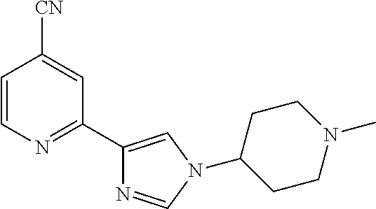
C1=CN=C(C2=CN(C3CCN(C)CC3)C=N2)C=C1[CN]
